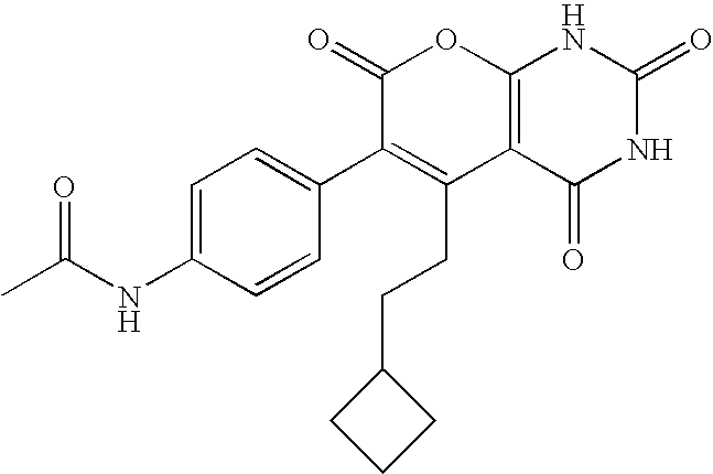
C12=C(C(=O)NC(=O)N1)C(CCC1CCC1)=C(C1=CC=C(NC(C)=O)C=C1)C(=O)O2
